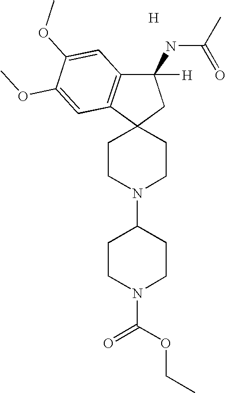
[H].C1CN(C2CCN(C(=O)OCC)CC2)CCC12C1=C(C(NC(C)=O)([H])C2)C=C(OC)C(OC)=C1
